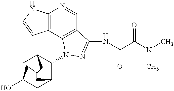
C12=C(C3=C(C=N1)C(NC(C(N(C)C)=O)=O)=NN3C1C3CC4(O)CC1CC(C4)C3)C=CN2
